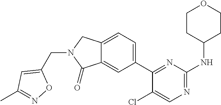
C1(Cl)=CN=C(NC2CCOCC2)N=C1C1=CC=C2C(=C1)C(=O)N(CC1=CC(C)=NO1)C2
